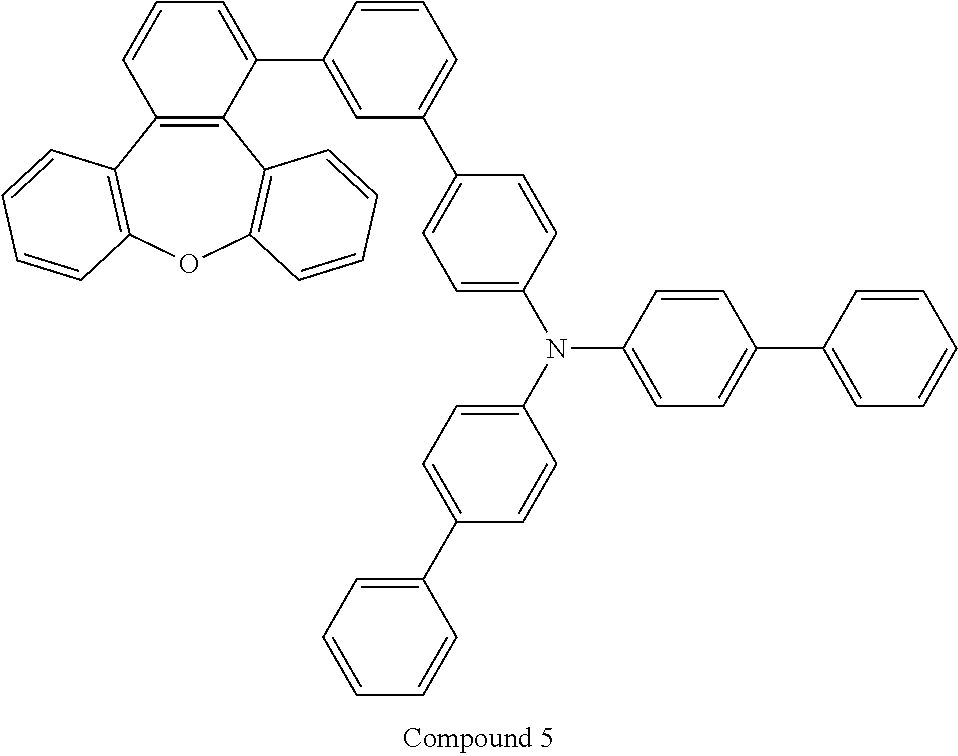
C12=C(C(C3=CC(C4=CC=C(N(C5=CC=C(C6=CC=CC=C6)C=C5)C5=CC=C(C6=CC=CC=C6)C=C5)C=C4)=CC=C3)=CC=C1)C1=C(OC3=C2C=CC=C3)C=CC=C1
